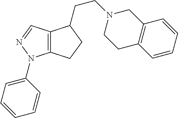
C12=C(C=NN1C1=CC=CC=C1)C(CCN1CCC3=C(C1)C=CC=C3)CC2
